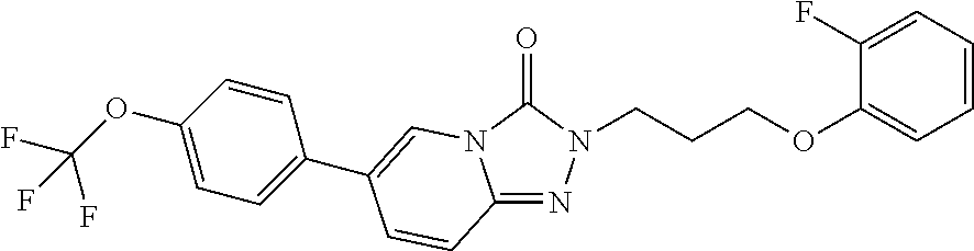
C12=NN(CCCOC3=CC=CC=C3F)C(=O)N1C=C(C1=CC=C(OC(F)(F)F)C=C1)C=C2
